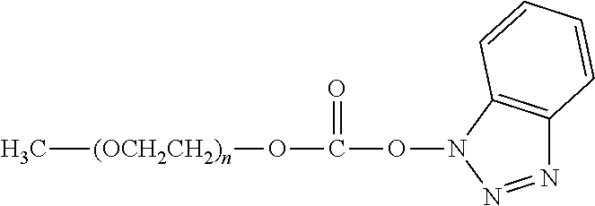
C[(OCH2CH2)n]OC(ON1C2=C(N=N1)C=CC=C2)=O
